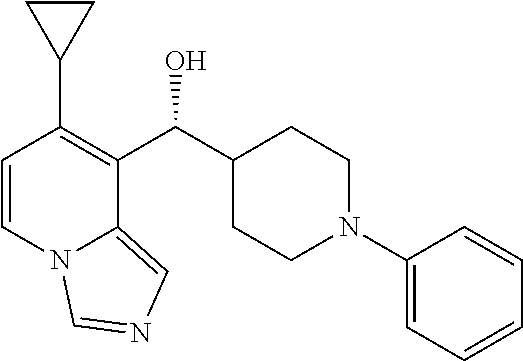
C1=CN2C(=CN=C2)C(C(C2CCN(C3=CC=CC=C3)CC2)O)=C1C1CC1
